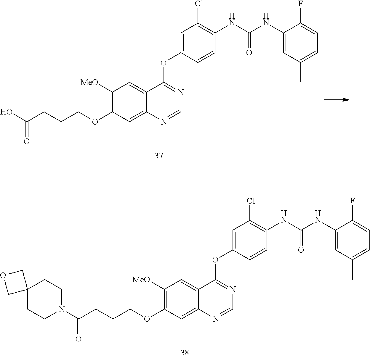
OC(CCCOC1=C([MeO])C=C2C(=C1)N=CN=C2OC1=CC(Cl)=C(NC(NC2=CC(C)=CC=C2F)=O)C=C1)=O.N1(C(CCCOC2=C([MeO])C=C3C(=C2)N=CN=C3OC2=CC(Cl)=C(NC(NC3=CC(C)=CC=C3F)=O)C=C2)=O)CCC2(CC1)COC2
